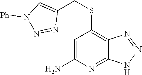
S(C1=C2C(=NC(N)=C1)NN=N2)CC1=CN([Ph])N=N1
